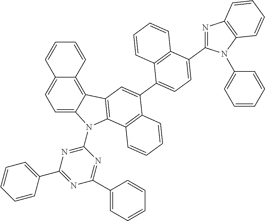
C1=C2C(=C3C(=C1)C=CC=C3)C1=C(N2C2=NC(C3=CC=CC=C3)=NC(C3=CC=CC=C3)=N2)C2=C(C(C3=CC=C(C4=NC5=C(N4C4=CC=CC=C4)C=CC=C5)C4=C3C=CC=C4)=C1)C=CC=C2
